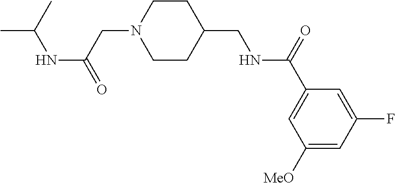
CC(C)NC(=O)CN1CCC(CNC(C2=CC([MeO])=CC(F)=C2)=O)CC1
